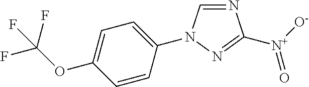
N1=CN(C2=CC=C(OC(F)(F)F)C=C2)N=C1[N+]([O-])=O
